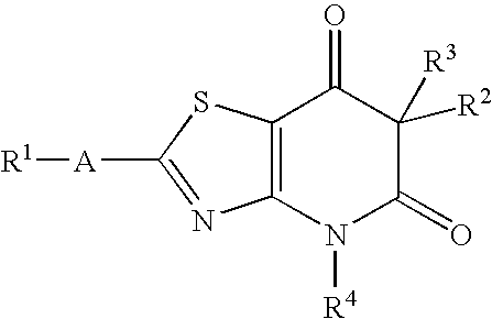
[R1][A]C1=NC2=C(S1)C(=O)C([R2])([R3])C(=O)N2[R4]
